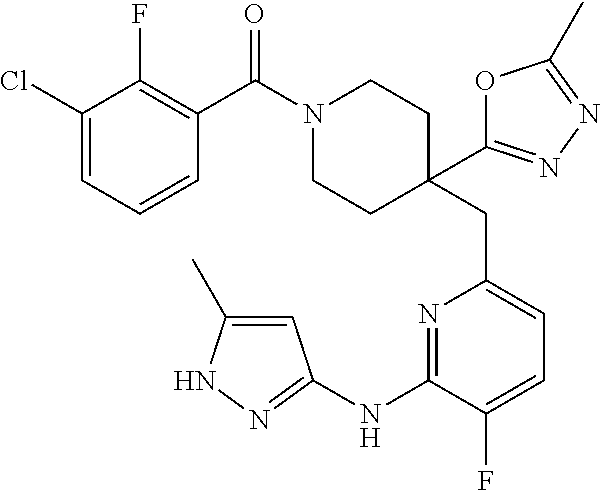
C1(Cl)=CC=CC(C(=O)N2CCC(CC3=CC=C(F)C(NC4=NNC(C)=C4)=N3)(C3=NN=C(C)O3)CC2)=C1F
